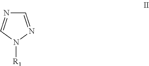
C1=NN([R1])C=N1
